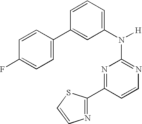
N1=C(N([H])C2=CC=CC(C3=CC=C(F)C=C3)=C2)N=C(C2=NC=CS2)C=C1
